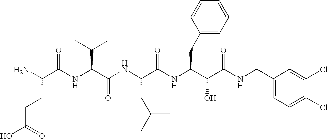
C(C(O)=O)CC(N)C(=O)NC(C(C)C)C(=O)NC(CC(C)C)C(=O)NC(CC1=CC=CC=C1)C(O)C(=O)NCC1=CC=C(Cl)C(Cl)=C1
